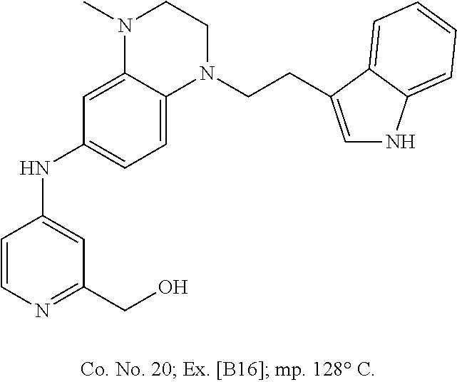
C1=CN=C(CO)C=C1NC1=CC=C2C(=C1)N(C)CCN2CCC1=CNC2=CC=CC=C21
